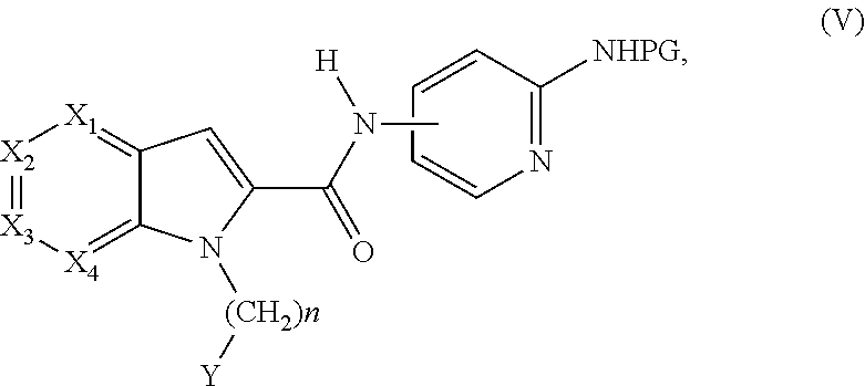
C1=CC=CC([NHPG])=N1.[X2]1=[X3][X4]=C2C(=[X1]1)C=C(C(=O)N([H])C)N2[(CH2)n][Y]
